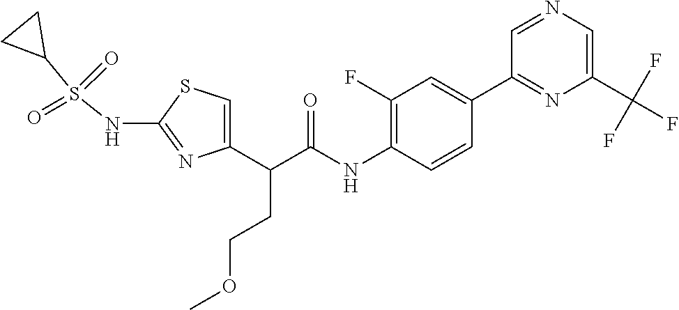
C1=C(C(C(NC2=C(F)C=C(C3=NC(C(F)(F)F)=CN=C3)C=C2)=O)CCOC)N=C(NS(C2CC2)(=O)=O)S1
